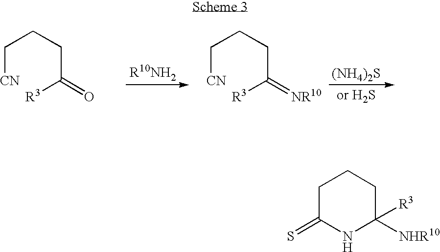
C([CN])CCC([R3])=O.C([CN])CCC([R3])=[NR10].[(NH4)2S].C1C(=S)NC([NHR10])([R3])CC1
